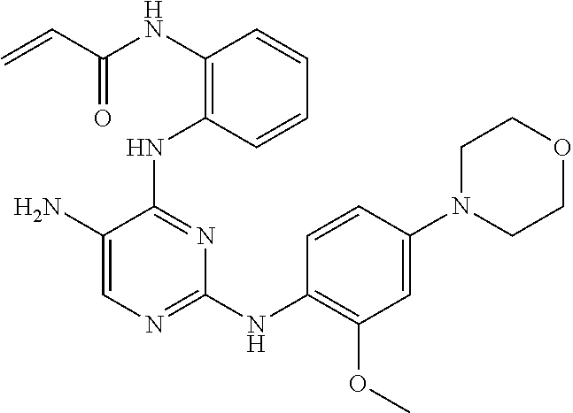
N(C1=C(NC2=NC(NC3=C(OC)C=C(N4CCOCC4)C=C3)=NC=C2N)C=CC=C1)C(C=C)=O
